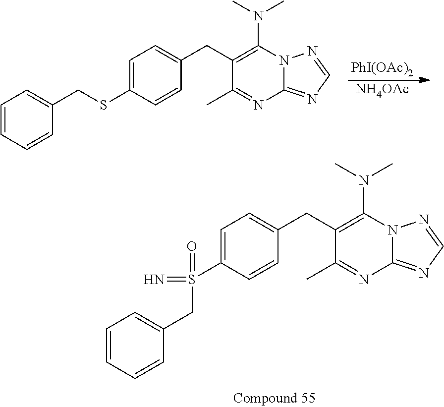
C1=C(S(CC2=CC=CC=C2)(=N)=O)C=CC(CC2=C(N(C)C)N3C(=NC=N3)N=C2C)=C1.[PhI(OAc)2].[NH4OAc].C1=C(SCC2=CC=CC=C2)C=CC(CC2=C(N(C)C)N3C(=NC=N3)N=C2C)=C1
